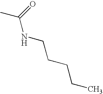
CC(=O)NCCCCC
